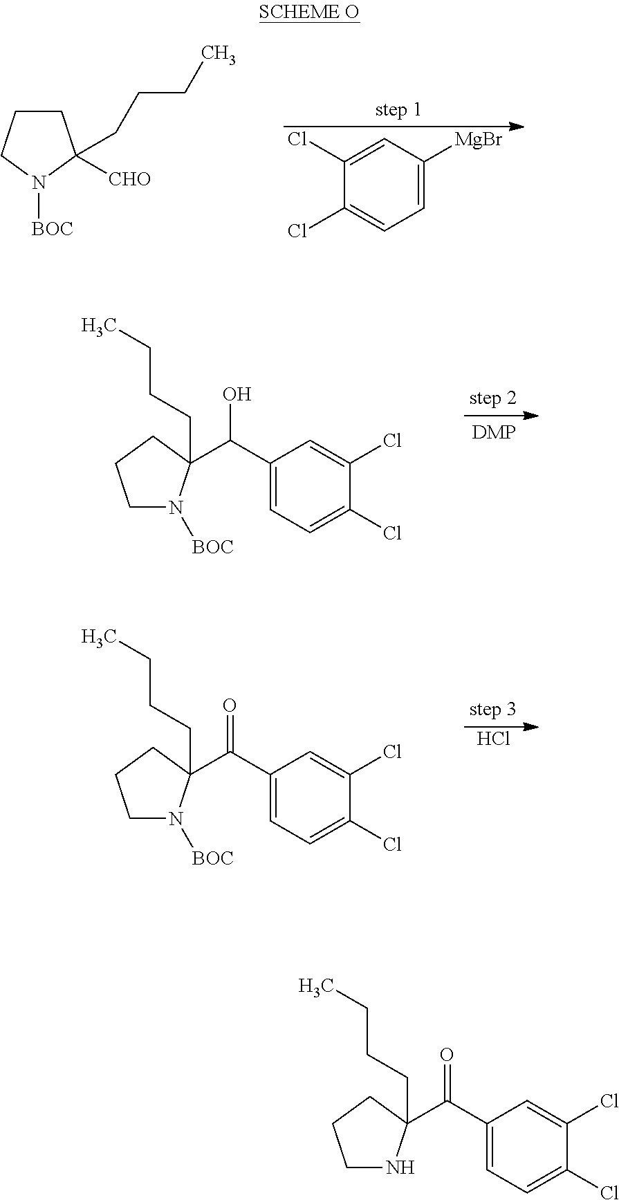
C1=C([MgBr])C=C(Cl)C(Cl)=C1.C1CCN([BOC])C1([CHO])CCCC.C1(C(O)C2(CCCC)N([BOC])CCC2)=CC=C(Cl)C(Cl)=C1.Cl.C1(C(=O)C2(CCCC)N([BOC])CCC2)=CC=C(Cl)C(Cl)=C1.C1(C(=O)C2(CCCC)NCCC2)=CC=C(Cl)C(Cl)=C1
